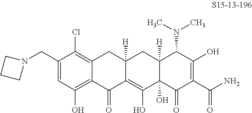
C1(CN2CCC2)=CC(O)=C2C(=C1Cl)CC1([H])C(=C(O)C3(O)C([H])(C1)C(N(C)C)C(O)=C(C(N)=O)C3=O)C2=O
